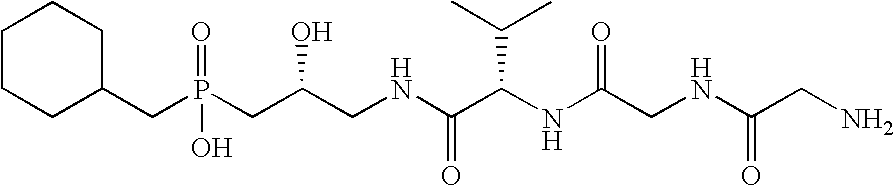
C1CCC(CP(CC(CNC(C(NC(CNC(CN)=O)=O)C(C)C)=O)O)(=O)O)CC1
